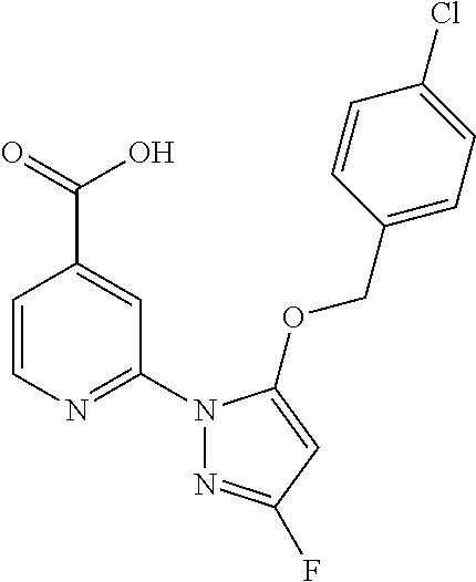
C1=CN=C(N2N=C(F)C=C2OCC2=CC=C(Cl)C=C2)C=C1C(=O)O
